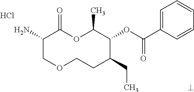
Cl.NC1COCCC(CC)C(OC(C2=CC=CC=C2)=O)C(C)OC1=O
